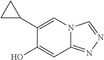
OC1=CC2=NN=CN2C=C1C1CC1
